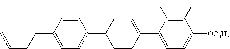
C1(F)=C(F)C(C2=CCC(C3=CC=C(CCC=C)C=C3)CC2)=CC=C1[OC3H7]
